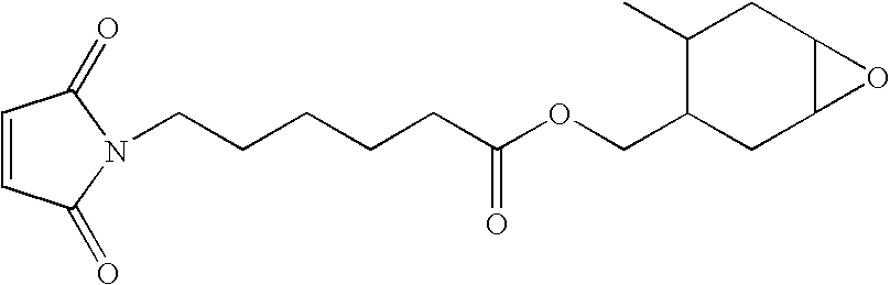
C(C(OCC1CC2C(CC1C)O2)=O)CCCCN1C(=O)C=CC1=O
